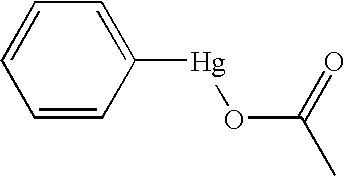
C1=CC=CC([Hg]OC(=O)C)=C1
